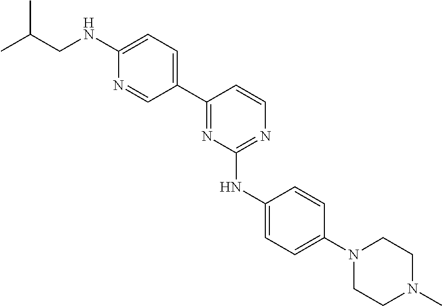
C1=C(NCC(C)C)N=CC(C2=NC(NC3=CC=C(N4CCN(C)CC4)C=C3)=NC=C2)=C1
